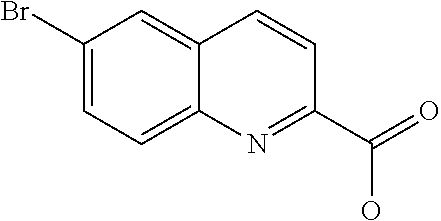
C12=CC=C(Br)C=C1C=CC(C(=O)O)=N2
